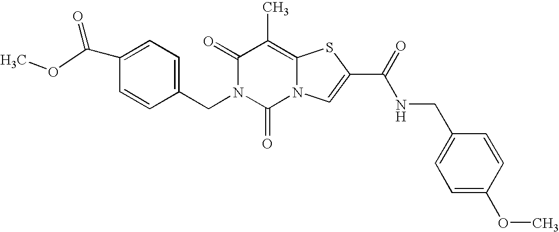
C1(=O)N(CC2=CC=C(C(OC)=O)C=C2)C(=O)N2C(=C1C)SC(C(=O)NCC1=CC=C(OC)C=C1)=C2
